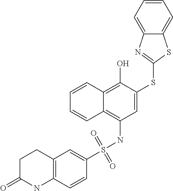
C1=CC2=C(O)C(SC3=NC4=CC=CC=C4S3)=CC(NS(=O)(=O)C3=CC4=C(C=C3)NC(=O)CC4)=C2C=C1
